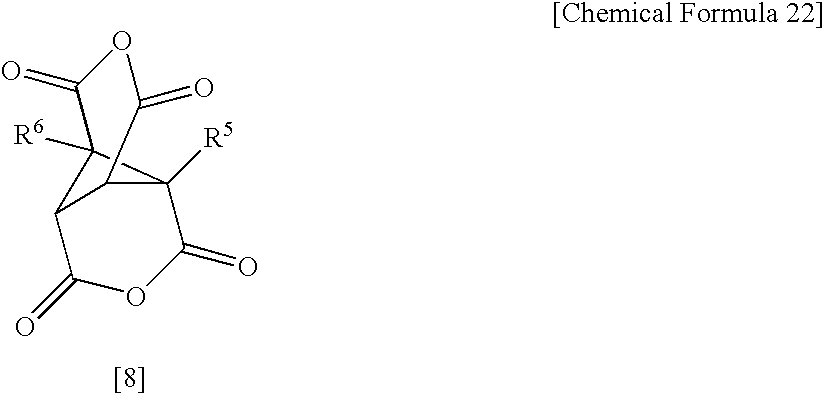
C12([R6])C3C(=O)OC(=O)C1([R5])C3C(=O)OC2=O
